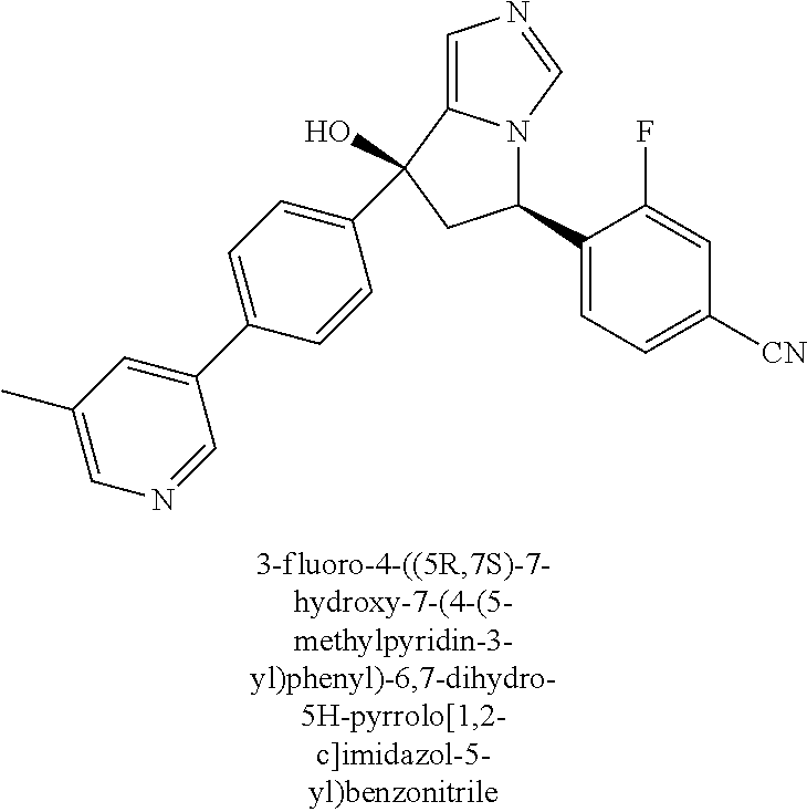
C1=CC(C2(O)C3=CN=CN3C(C3=CC=C([CN])C=C3F)C2)=CC=C1C1=CC(C)=CN=C1
